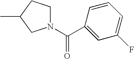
N1(C(C2=CC(F)=CC=C2)=O)CCC(C)C1
